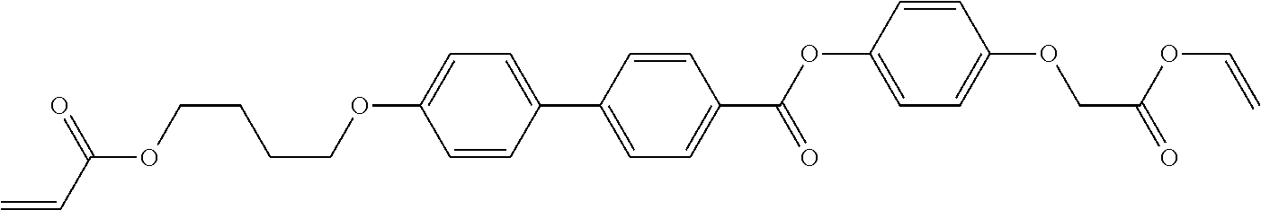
C1=CC(C2=CC=C(C(=O)OC3=CC=C(OCC(OC=C)=O)C=C3)C=C2)=CC=C1OCCCCOC(=O)C=C
